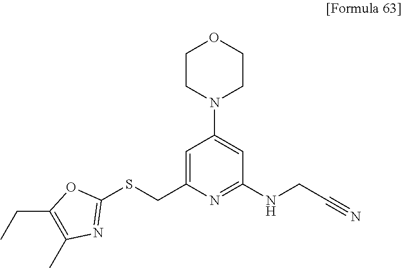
C1=C(CSC2=NC(C)=C(CC)O2)N=C(NCC#N)C=C1N1CCOCC1
